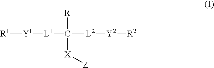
[R1][Y1][L1]C([L2][Y2][R2])([R])[X][Z]
